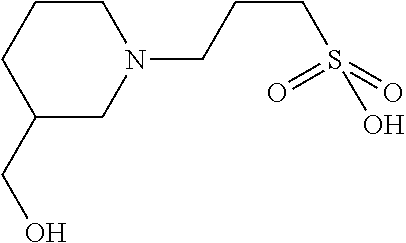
C1CCC(CO)CN1CCCS(O)(=O)=O
